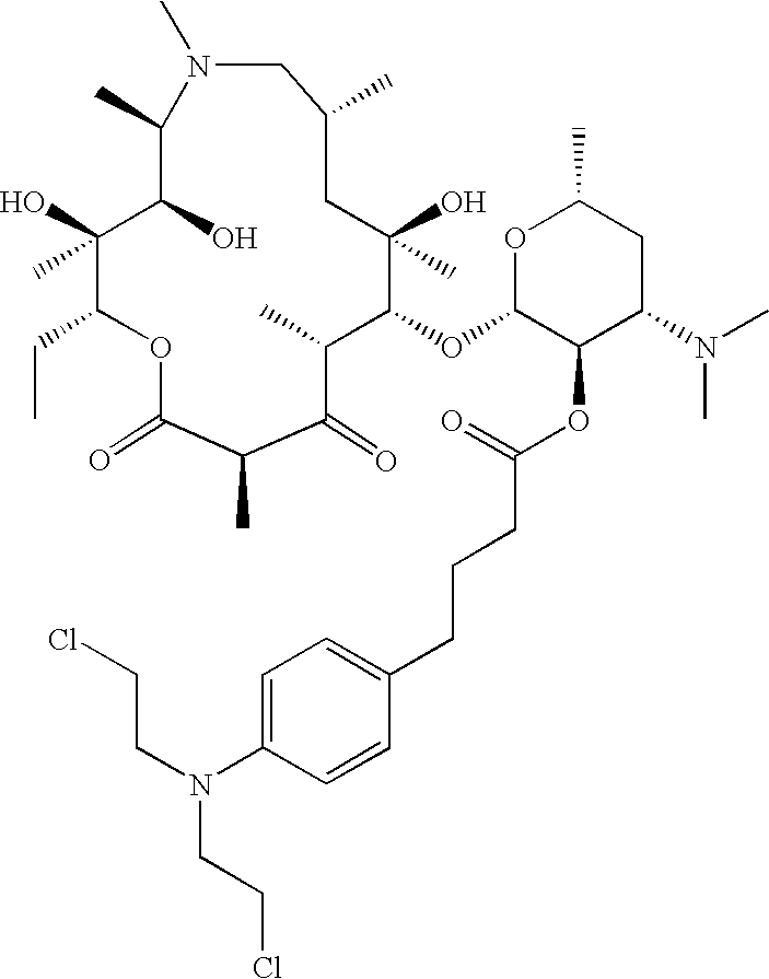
O1C(=O)C(C)C(=O)C(C)C(OC2C(OC(CCCC3=CC=C(N(CCCl)CCCl)C=C3)=O)C(N(C)C)CC(C)O2)C(O)(C)CC(C)CN(C)C(C)C(O)C(O)(C)C1CC
